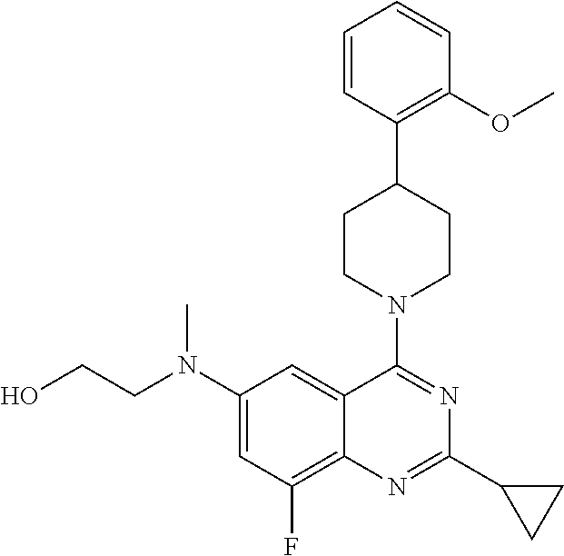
C12=C(F)C=C(N(CCO)C)C=C1C(N1CCC(C3=C(OC)C=CC=C3)CC1)=NC(C1CC1)=N2
